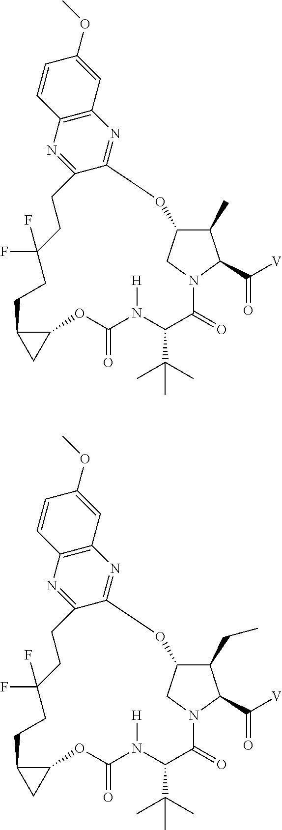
O1C2C(C)C(C([V])=O)N(C(=O)C(C(C)(C)C)N([H])C(=O)OC3C(C3)CCC(F)(F)CCC3=NC4=C(N=C13)C=C(OC)C=C4)C2.O1C2C(CC)C(C([V])=O)N(C(=O)C(C(C)(C)C)N([H])C(=O)OC3C(C3)CCC(F)(F)CCC3=NC4=C(N=C13)C=C(OC)C=C4)C2
